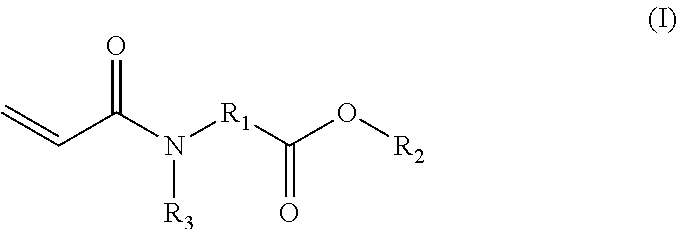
C=CC(N([R3])[R1]C(=O)O[R2])=O
